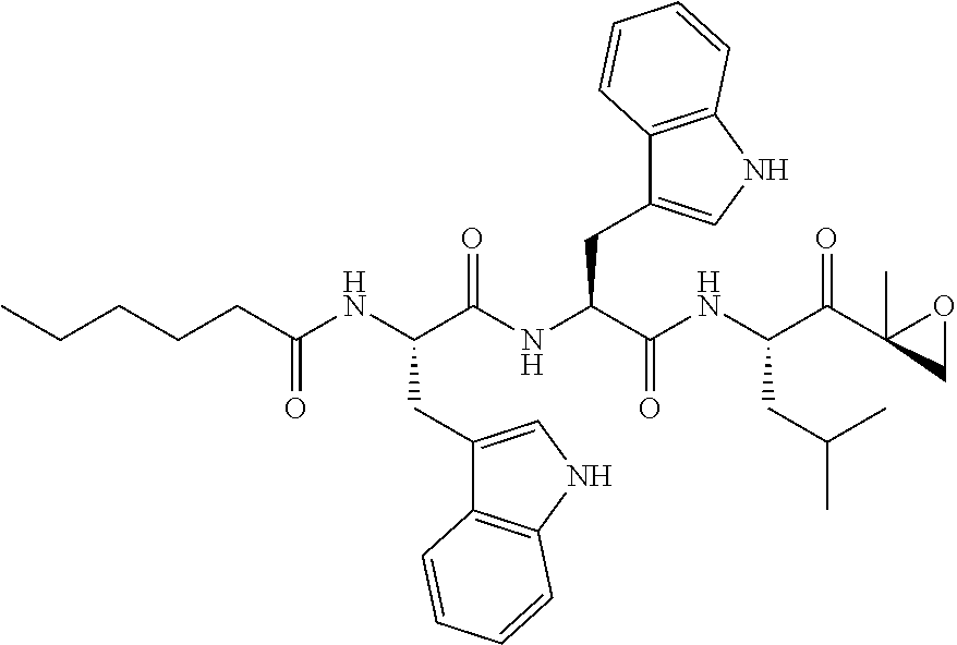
CCCCCC(NC(C(NC(C(NC(C(C1(C)CO1)=O)CC(C)C)=O)CC1=CNC2=C1C=CC=C2)=O)CC1=CNC2=C1C=CC=C2)=O
